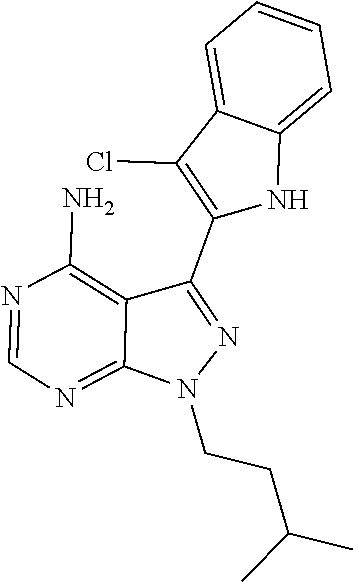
N1=CN=C2C(=C1N)C(C1=C(Cl)C3=CC=CC=C3N1)=NN2CCC(C)C
